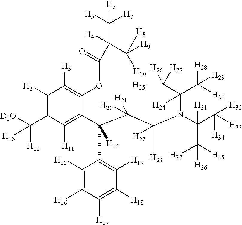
C1([H2])=C(C([D1O])([H12])[H13])C([H11])=C(C(C(C(N(C(C([H33])([H34])[H32])([H31])C([H35])([H37])[H36])C(C([H25])([H26])[H27])(C([H28])([H29])[H30])[H24])([H23])[H22])([H20])[H21])(C2=C([H19])C([H18])=C([H17])C([H16])=C2[H15])[H14])C(OC(=O)C([H4])(C([H9])([H8])[H10])C([H5])([H7])[H6])=C1[H3]
